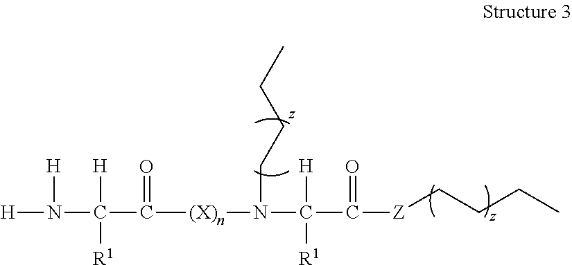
[H]N(C(C([(X)n]N(C(C([Z]CCCC)=O)([H])[R1])CCCC)=O)([H])[R1])[H]
